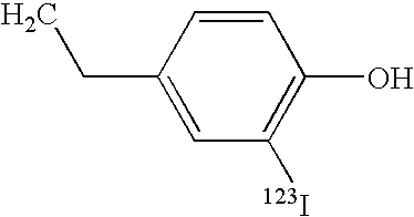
CCC1=CC([123I])=C(O)C=C1
